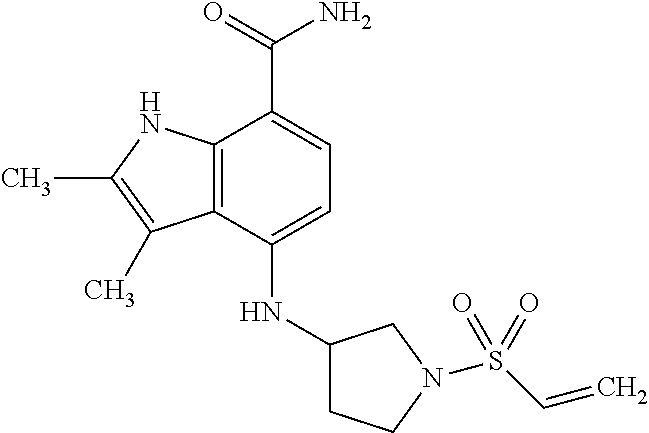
C1(NC2CCN(S(C=C)(=O)=O)C2)=CC=C(C(=O)N)C2=C1C(C)=C(C)N2
